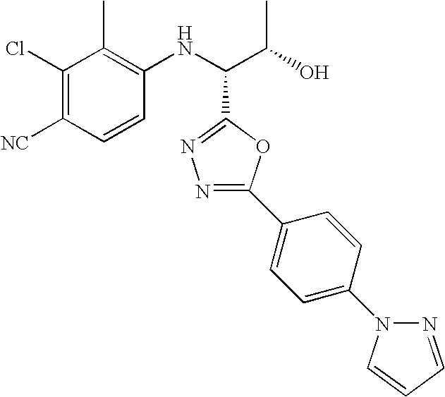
C1(Cl)=C([NC])C=CC(NC(C(O)C)C2=NN=C(C3=CC=C(N4N=CC=C4)C=C3)O2)=C1C
